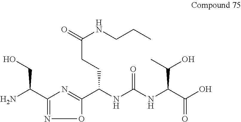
O1C(C(NC(NC(C(O)=O)C(O)C)=O)CCC(=O)NCCC)=NC(C(N)CO)=N1
